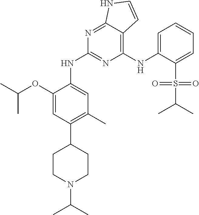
C1(NC2=CC=CC=C2S(=O)(C(C)C)=O)=C2C(=NC(NC3=CC(C)=C(C4CCN(C(C)C)CC4)C=C3OC(C)C)=N1)NC=C2
